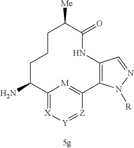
C12=[X][Y]=[Z]C(=[M]1)C1=C(C=NN1[R])NC(=O)C([Me])CCCC2N
